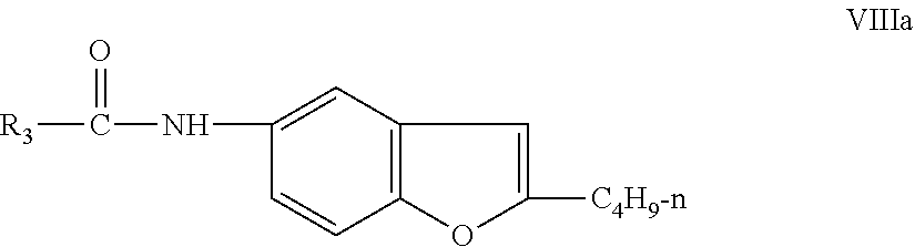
C1(NC([R3])=O)=CC2=C(C=C1)OC([C4H9-n])=C2
